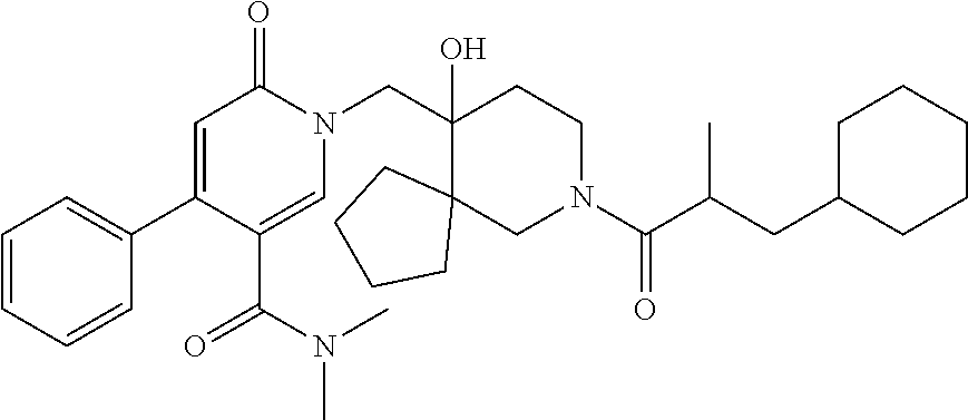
N1(CC2(O)C3(CN(C(=O)C(C)CC4CCCCC4)CC2)CCCC3)C(=O)C=C(C2=CC=CC=C2)C(C(=O)N(C)C)=C1
